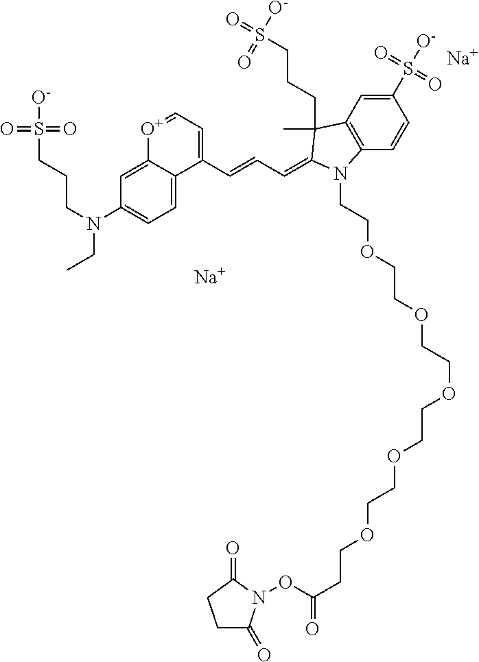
[Na].[Na].C1=C2C(=CC=C1N(CCCS([O-])(=O)=O)CC)C(C=CC=C1C(C)(CCCS([O-])(=O)=O)C3=C(C=CC(S(=O)([O-])=O)=C3)N1CCOCCOCCOCCOCCOCCC(=O)ON1C(=O)CCC1=O)=CC=[O+]2
